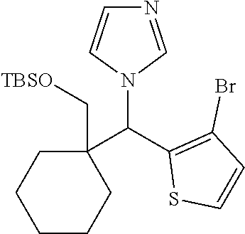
C1(C[TBSO])(C(C2=C(Br)C=CS2)N2C=NC=C2)CCCCC1
